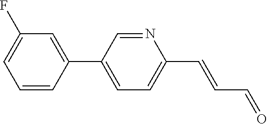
C1=CC(C2=CC=C(C=CC=O)N=C2)=CC(F)=C1
